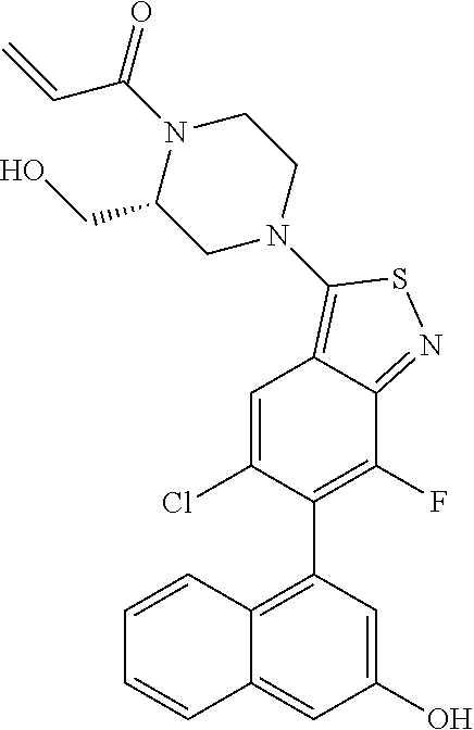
C12=C(C3=C(F)C4=NSC(N5CCN(C(=O)C=C)C(CO)C5)=C4C=C3Cl)C=C(O)C=C1C=CC=C2
